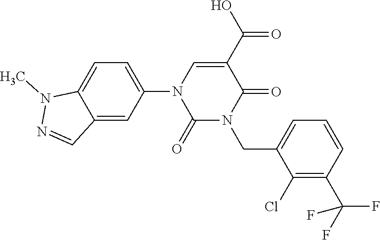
C1=C(N2C(=O)N(CC3=CC=CC(C(F)(F)F)=C3Cl)C(=O)C(C(O)=O)=C2)C=C2C(=C1)N(C)N=C2
